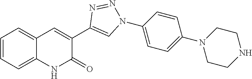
C12=CC=CC=C1C=C(C1=CN(C3=CC=C(N4CCNCC4)C=C3)N=N1)C(=O)N2
